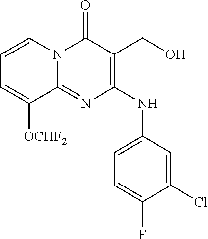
C1=C(F)C(Cl)=CC(NC2=C(CO)C(=O)N3C(=N2)C([OCHF2])=CC=C3)=C1
